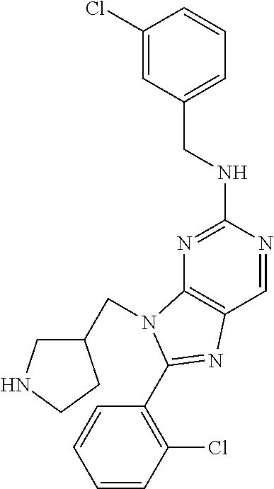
C1(Cl)=CC(CNC2=NC3=C(C=N2)N=C(C2=C(Cl)C=CC=C2)N3CC2CNCC2)=CC=C1
